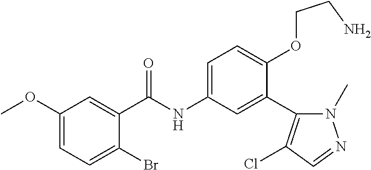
C1(Br)=CC=C(OC)C=C1C(=O)NC1=CC=C(OCCN)C(C2=C(Cl)C=NN2C)=C1
